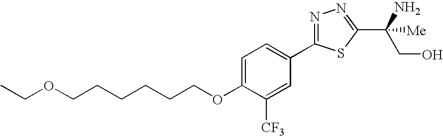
C(CCCCOC1=CC=C(C2=NN=C(C(N)(CO)[Me])S2)C=C1[CF3])COCC
